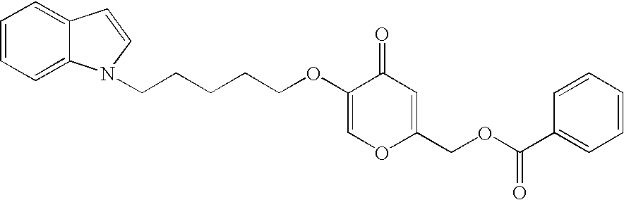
C1=CC=C2C(=C1)C=CN2CCCCCOC1=COC(COC(=O)C2=CC=CC=C2)=CC1=O
